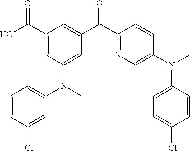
C1(C(O)=O)=CC(N(C)C2=CC=CC(Cl)=C2)=CC(C(C2=NC=C(N(C)C3=CC=C(Cl)C=C3)C=C2)=O)=C1
